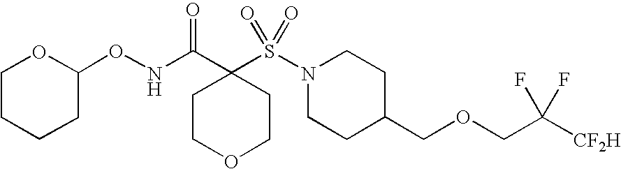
C1COCCC1(C(=O)NOC1OCCCC1)S(N1CCC(COCC([CF2H])(F)F)CC1)(=O)=O
